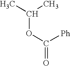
C(OC(=O)[Ph])(C)C
